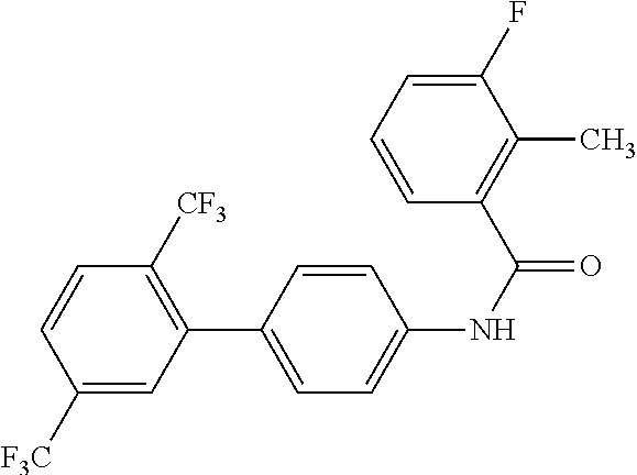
C1([F3C])=CC(C2=CC=C(NC(=O)C3=C(C)C(F)=CC=C3)C=C2)=C([CF3])C=C1
